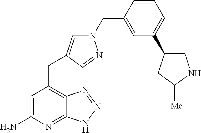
C1=C(N)N=C2C(=C1CC1=CN(CC3=CC(C4CNC([Me])C4)=CC=C3)N=C1)N=NN2
